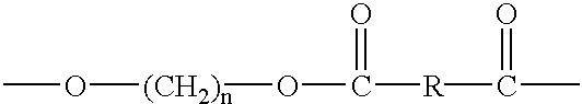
CO[(CH2)n]OC([R]C(C)=O)=O
